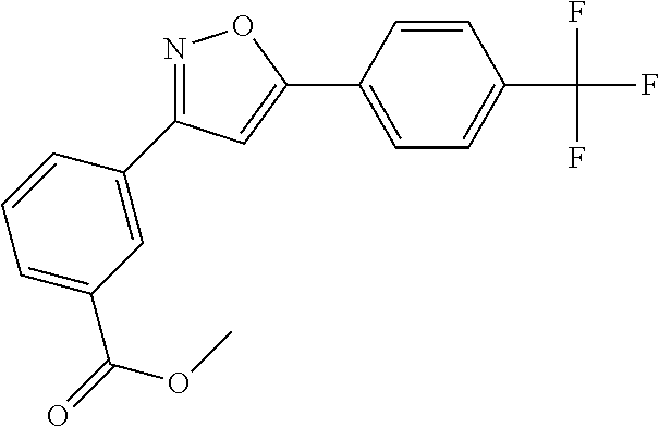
N1=C(C2=CC(C(=O)OC)=CC=C2)C=C(C2=CC=C(C(F)(F)F)C=C2)O1
